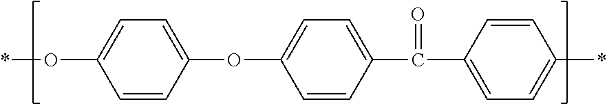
C1=CC(OC2=CC=C(C(C3=CC=C(*)C=C3)=O)C=C2)=CC=C1O*
